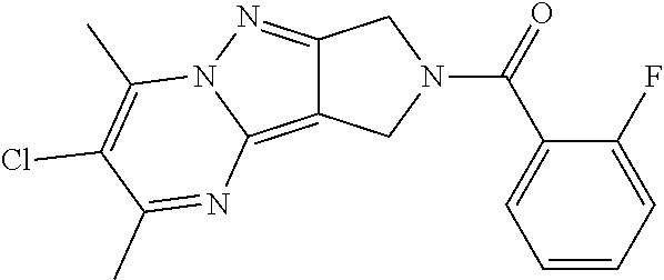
C12=C3N(N=C1CN(C(=O)C1=CC=CC=C1F)C2)C(C)=C(Cl)C(C)=N3
